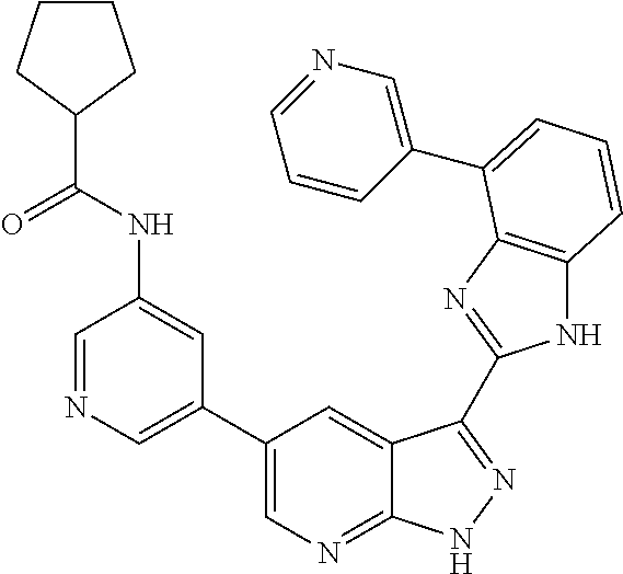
C1(C2=CN=C3C(=C2)C(C2=NC4=C(N2)C=CC=C4C2=CN=CC=C2)=NN3)=CN=CC(NC(C2CCCC2)=O)=C1
